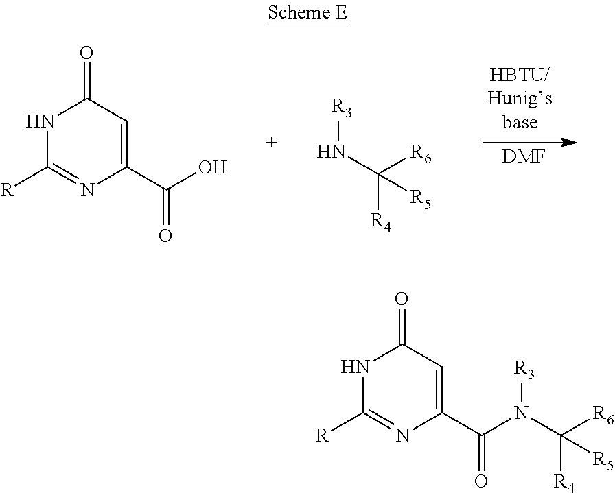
[DMF].C1(C(O)=O)=CC(=O)NC([R])=N1.[R3]NC([R6])([R5])[R4].C1(C(=O)N([R3])C([R6])([R5])[R4])=CC(=O)NC([R])=N1
